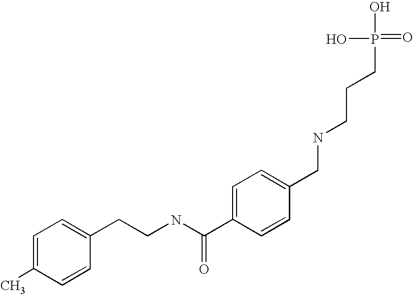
C(NC(C1=CC=C(CNCCCP(=O)(O)O)C=C1)=O)CC1=CC=C(C)C=C1
